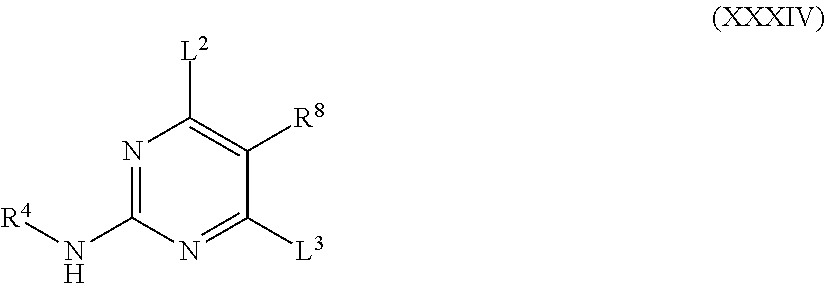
N1=C(N[R4])N=C([L3])C([R8])=C1[L2]
